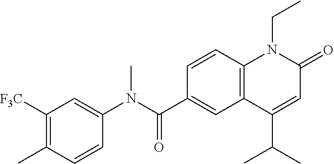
C1(N(C(C2=CC3=C(C=C2)N(CC)C(=O)C=C3C(C)C)=O)C)=CC([F3C])=C(C)C=C1
